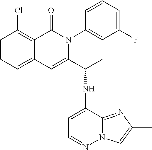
C12=CC=CC(Cl)=C1C(=O)N(C1=CC(F)=CC=C1)C(C(NC1=CC=NN3C1=NC(C)=C3)C)=C2
